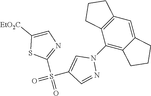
S(C1=NC=C([EtO2C])S1)(=O)(C1=CN(C2=C3C(=CC4=C2CCC4)CCC3)N=C1)=O
